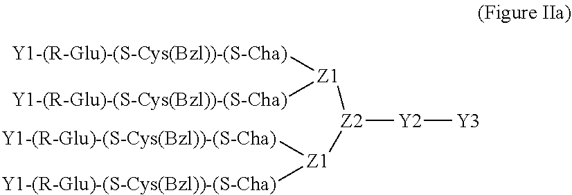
[Y1-(R-Glu)-(S-Cys(Bzl))-(S-Cha)][Z1]([Z2]([Y2][Y3])[Z1]([Y1-(R-Glu)-(S-Cys(Bzl))-(S-Cha)])[Y1-(R-Glu)-(S-Cys(Bzl))-(S-Cha)])[Y1-(R-Glu)-(S-Cys(Bzl))-(S-Cha)]
